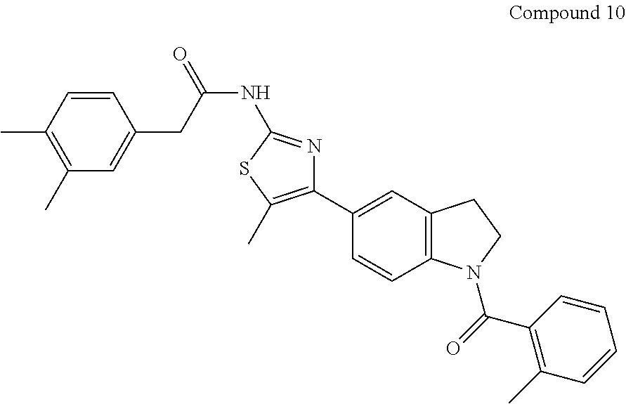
C1(C2=CC3=C(C=C2)N(C(=O)C2=C(C)C=CC=C2)CC3)=C(C)SC(NC(=O)CC2=CC(C)=C(C)C=C2)=N1
